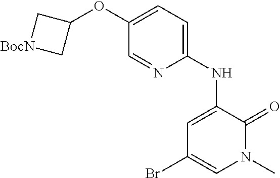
C1(OC2C[BocN]C2)=CC=C(NC2=CC(Br)=CN(C)C2=O)N=C1
